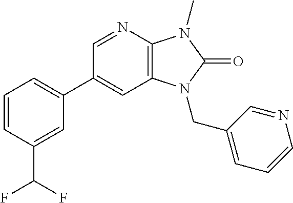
C1(C2=CC=CC(C(F)F)=C2)=CC2=C(N=C1)N(C)C(=O)N2CC1=CC=CN=C1
